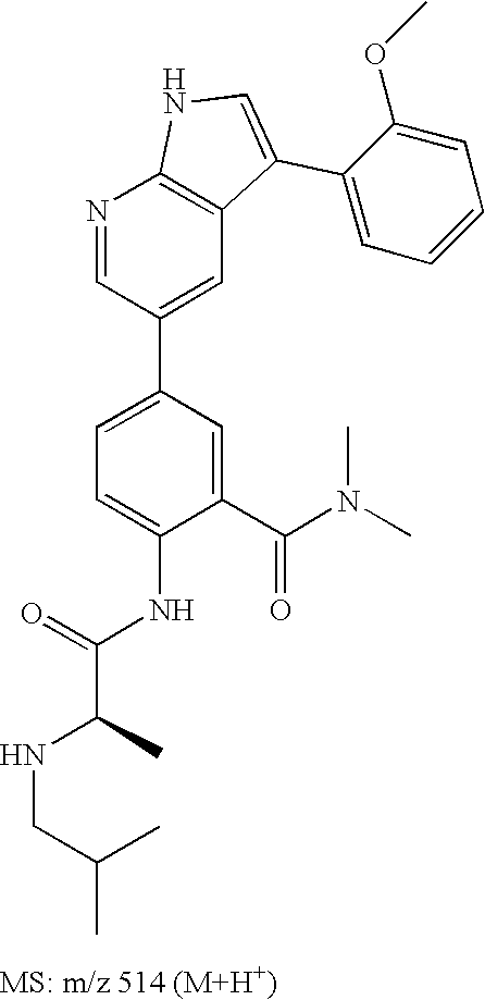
N1=CC(C2=CC=C(NC(C(C)NCC(C)C)=O)C(C(N(C)C)=O)=C2)=CC2=C1NC=C2C1=CC=CC=C1OC
